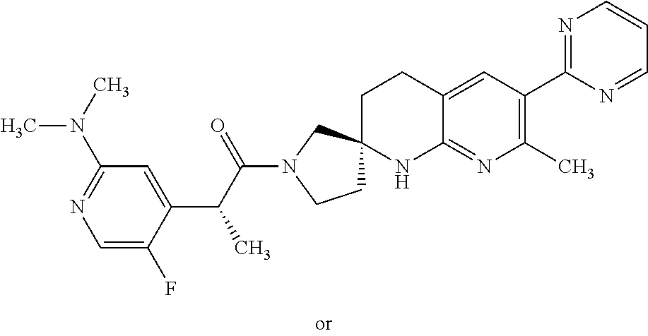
C1=C(F)C(C(C(N2CCC3(C2)CCC2=CC(C4=NC=CC=N4)=C(C)N=C2N3)=O)C)=CC(N(C)C)=N1
